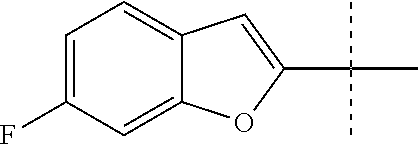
C12=CC(F)=CC=C1C=C(C(C)(C)C)O2
